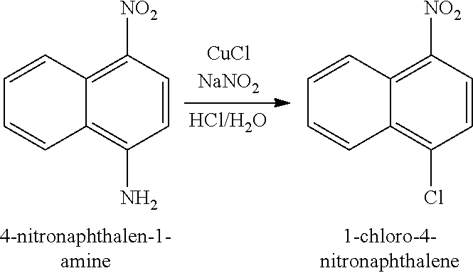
C1=CC2=C([NO2])C=CC(N)=C2C=C1.C1=CC2=C([NO2])C=CC(Cl)=C2C=C1
